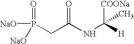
N(C(CP(=O)([NaO])[NaO])=O)C([H])([COONa])C
